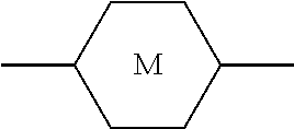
C1CC(C)CCC1C.[M]
